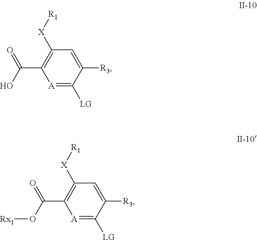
[A]1=C([LG])C([R3])=CC([X][R1])=C1C(=O)O[Rx1].[A]1=C([LG])C([R3])=CC([X][R1])=C1C(=O)O
